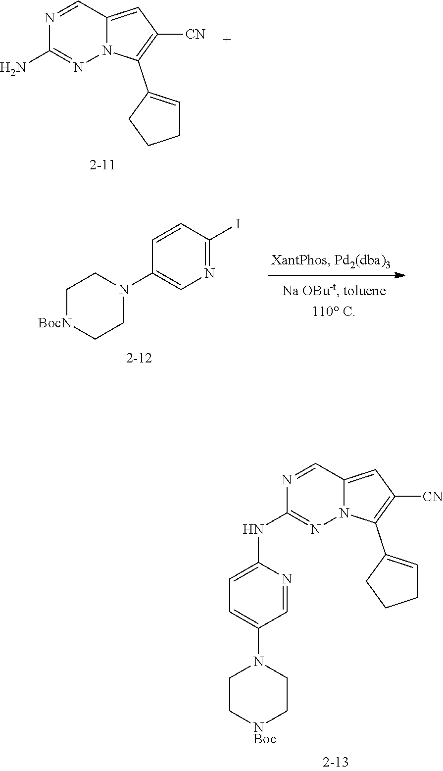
C1C[NBoc]CCN1C1=CC=C(NC2=NN3C(=CC([CN])=C3C3=CCCC3)C=N2)N=C1.N1=CC2=CC([CN])=C(C3=CCCC3)N2N=C1N.C1[BocN]CCN(C2=CN=C(I)C=C2)C1
